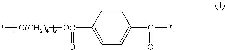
C1=CC([OC]([O(CH2)4]*)=O)=CC=C1C(*)=O
